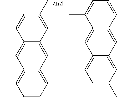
CC1=CC(C)=CC2=CC3=CC=CC=C3C=C12.CC1=CC=CC2=CC3=CC(C)=CC=C3C=C12
